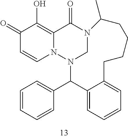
N12CN(C(C3=CC=CC=C3)C3=CC=CC=C3CCCCC1C)N1C=CC(=O)C(O)=C1C2=O
